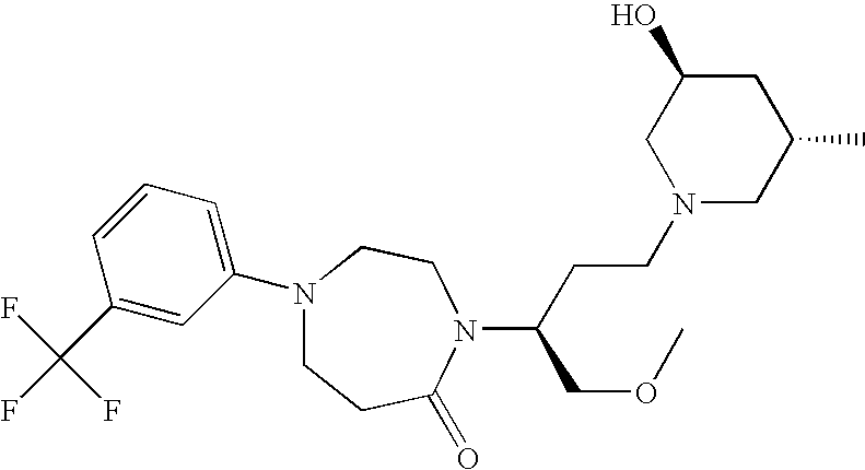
N1(C2=CC=CC(C(F)(F)F)=C2)CCC(=O)N(C(COC)CCN2CC(C)CC(O)C2)CC1
